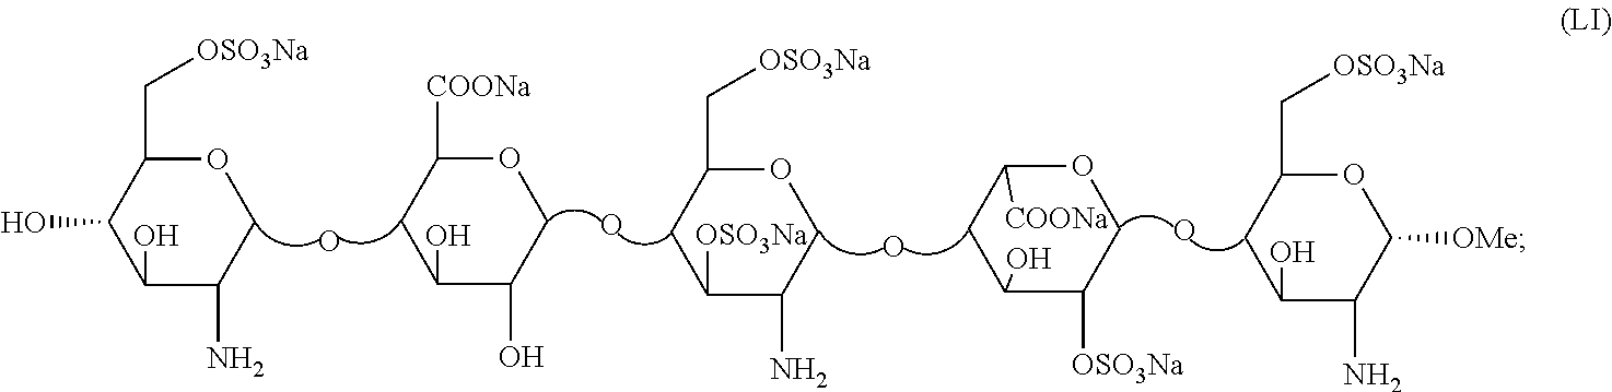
O1C(C[OSO3Na])C(O)C(O)C(N)C1.O.O.O.O1C([COONa])CC(O)C(O)C1.O1C(C[OSO3Na])CC([OSO3Na])C(N)C1.O.O1C([COONa])CC(O)C([OSO3Na])C1.O1C(C[OSO3Na])CC(O)C(N)C1[OMe]
